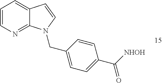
C1=CN=C2C(=C1)C=CN2CC1=CC=C(C(=O)[NHOH])C=C1
